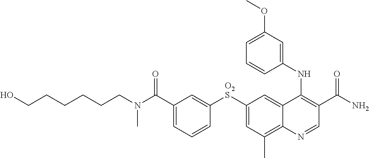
C(C1=CC=CC([O2S]C2=CC(C)=C3C(=C2)C(NC2=CC(OC)=CC=C2)=C(C(N)=O)C=N3)=C1)(=O)N(CCCCCCO)C
